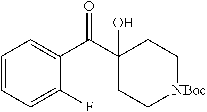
C1=CC=C(F)C(C(C2(O)CC[NBoc]CC2)=O)=C1
